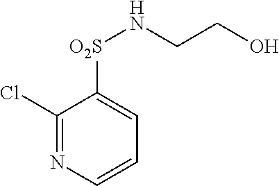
C1(Cl)=NC=CC=C1[O2S]NCCO
